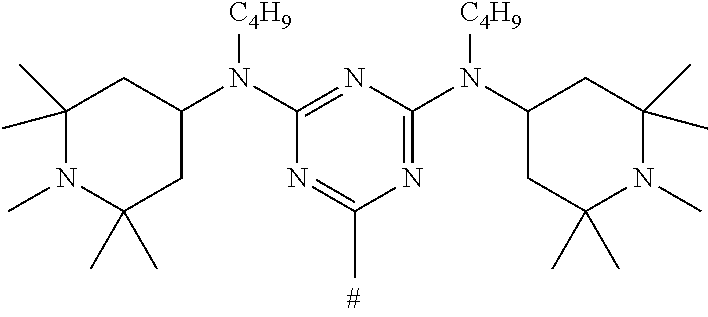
C1(C)(C)N(C)C(C)(C)CC(N(C2=NC(N(C3CC(C)(C)N(C)C(C)(C)C3)[C4H9])=NC(C)=N2)[C4H9])C1
